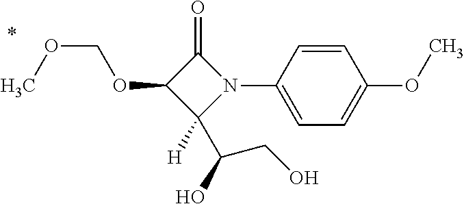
N1(C2=CC=C(OC)C=C2)C(=O)C(OCOC)C1([H])C(CO)O
